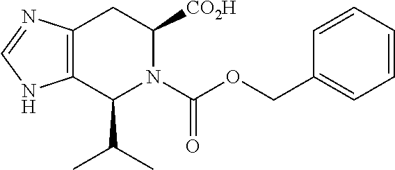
C12=C(C(C(C)C)N(C(OCC3=CC=CC=C3)=O)C([CO2H])C1)NC=N2
